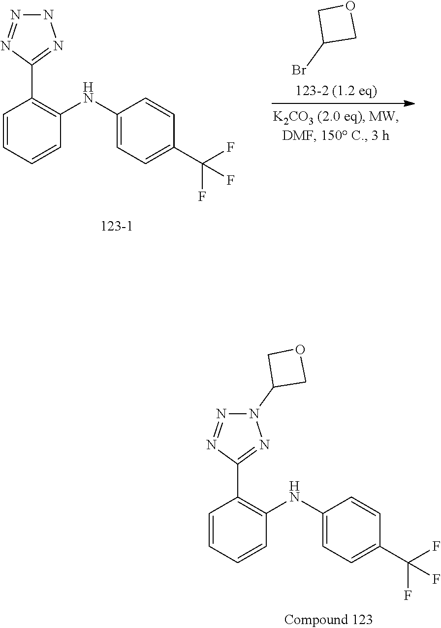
C1=CC=CC(NC2=CC=C(C(F)(F)F)C=C2)=C1C1=NN(C2COC2)N=N1.C1=CC=CC(NC2=CC=C(C(F)(F)F)C=C2)=C1C1=NNN=N1.BrC1COC1
